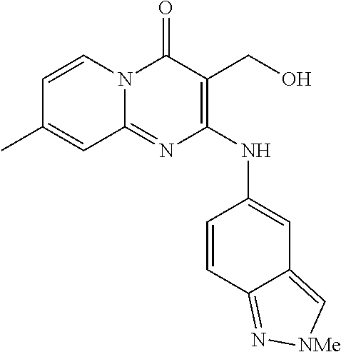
C1=CN2C(=NC(NC3=CC4=C[NMe]N=C4C=C3)=C(CO)C2=O)C=C1C
